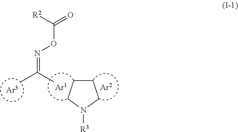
C1CCN([R3])C1.CC(C)=NOC(=O)[R2].[Ar3].[Ar1].[Ar2]
